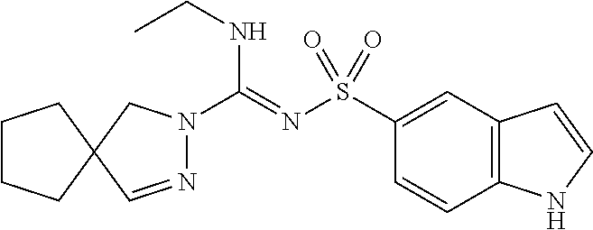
N1=CC2(CN1C(=NS(C1=CC3=C(C=C1)NC=C3)(=O)=O)NCC)CCCC2
